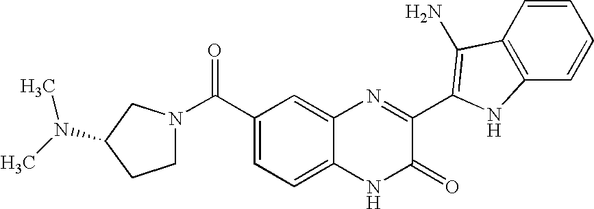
C1=C2C(=CC(C(=O)N3CCC(N(C)C)C3)=C1)N=C(C1=C(N)C3=C(C=CC=C3)N1)C(=O)N2
